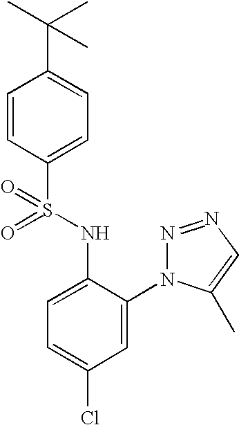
C1=CC(S(=O)(NC2=CC=C(Cl)C=C2N2N=NC=C2C)=O)=CC=C1C(C)(C)C
